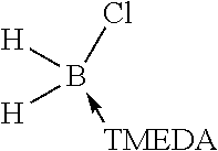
[H]B([H])(Cl)-[TMEDA]
